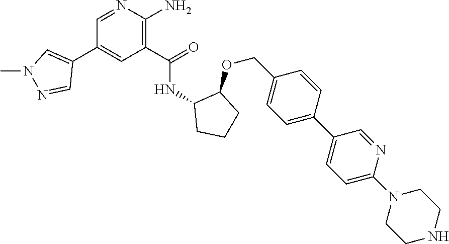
C1=NC(N)=C(C(=O)NC2CCCC2OCC2=CC=C(C3=CC=C(N4CCNCC4)N=C3)C=C2)C=C1C1=CN(C)N=C1
